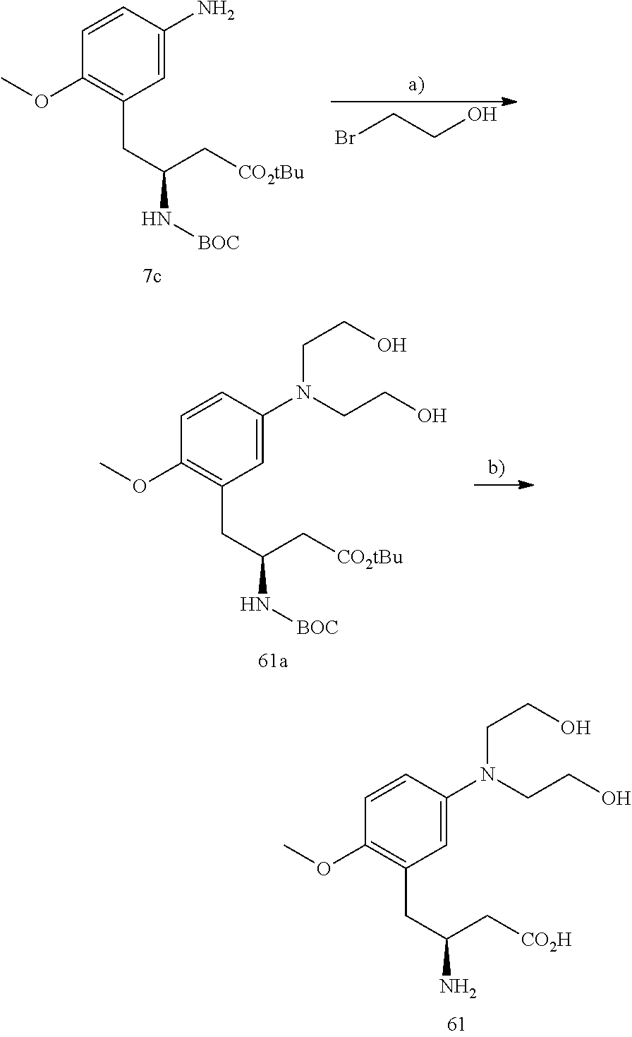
BrCCO.C1=CC(OC)=C(CC(C[CO2tBu])N[BOC])C=C1N.C1=CC(OC)=C(CC(C[CO2H])N)C=C1N(CCO)CCO.C1=CC(OC)=C(CC(C[CO2tBu])N[BOC])C=C1N(CCO)CCO
